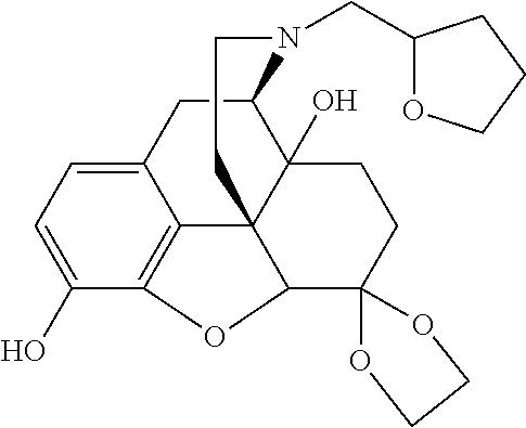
C12=CC=C(O)C3=C1C14C(O)(C(C2)N(CC2OCCC2)CCC1)CCC1(C4O3)OCCO1
